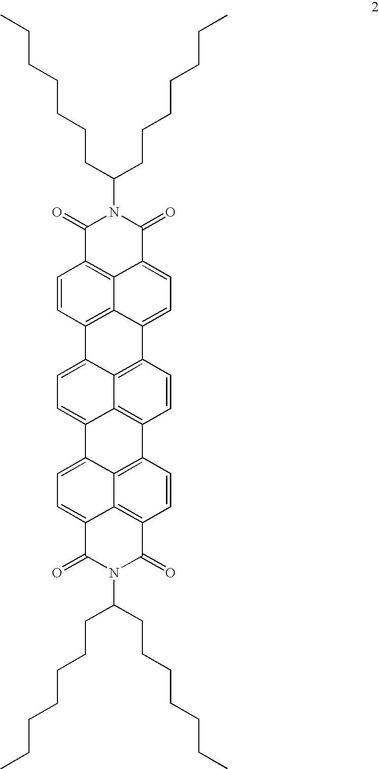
C1(=O)C2=C3C(=CC=C4C3=C(C=C2)C2=CC=C3C5=C(C=CC4=C25)C2=C4C3=CC=C3C4=C(C=C2)C(=O)N(C(CCCCCCC)CCCCCCC)C3=O)C(=O)N1C(CCCCCCC)CCCCCCC
